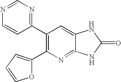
C1(C2=C(C3=NC=NC=C3)C=C3C(=N2)NC(=O)N3)=CC=CO1
